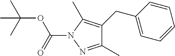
C1(C)=NN(C(=O)OC(C)(C)C)C(C)=C1CC1=CC=CC=C1
